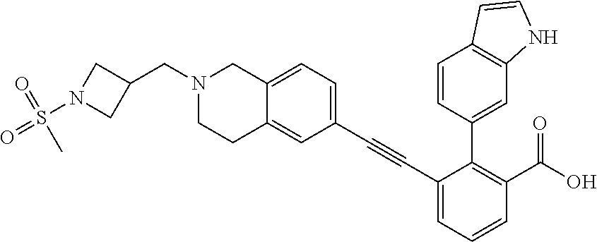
C1=C(C#CC2=CC=CC(C(O)=O)=C2C2=CC3=C(C=C2)C=CN3)C=C2C(=C1)CN(CC1CN(S(=O)(C)=O)C1)CC2
